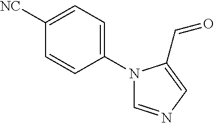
C1=C([NC])C=CC(N2C=NC=C2C=O)=C1
